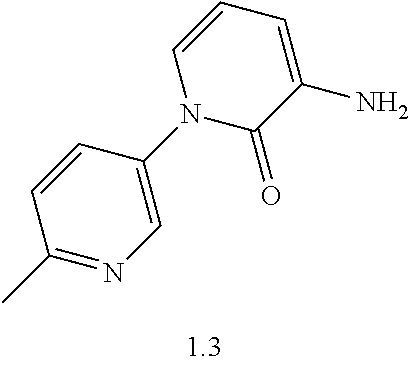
C1(=O)C(N)=CC=CN1C1=CN=C(C)C=C1
